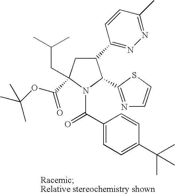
C1(C2=NN=C(C)C=C2)CC(C(OC(C)(C)C)=O)(CC(C)C)N(C(C2=CC=C(C(C)(C)C)C=C2)=O)C1C1=NC=CS1
